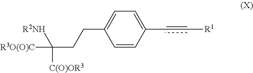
C1=CC(C=C[R1])=CC=C1CCC([C(O)OR3])([R2NH])[R3O(O)C]
